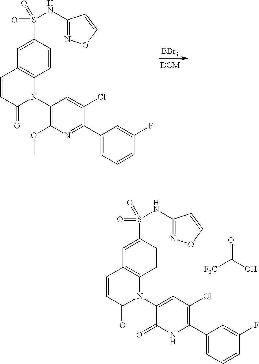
C1=CC(S(=O)(NC2=NOC=C2)=O)=CC2=C1N(C1=C(OC)N=C(C3=CC=CC(F)=C3)C(Cl)=C1)C(=O)C=C2.[BBr3].C1=CC(S(=O)(NC2=NOC=C2)=O)=CC2=C1N(C1=CC(Cl)=C(C3=CC=CC(F)=C3)NC1=O)C(=O)C=C2.O=C([F3C])O
